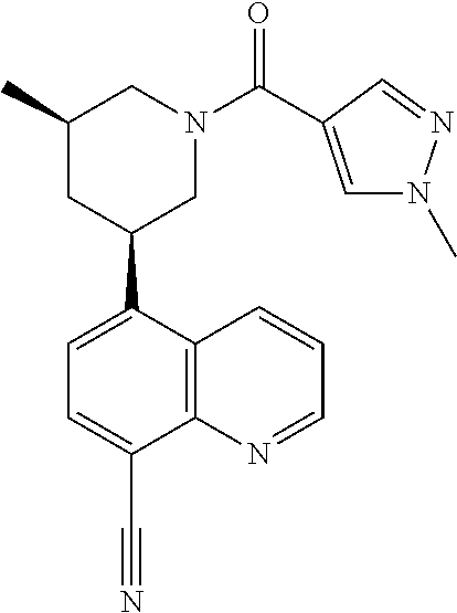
C1=C(C2CN(C(=O)C3=CN(C)N=C3)CC(C)C2)C2=C(C(C#N)=C1)N=CC=C2
